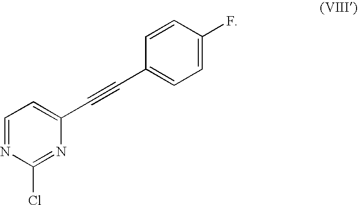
C1=NC(Cl)=NC(C#CC2=CC=C(F)C=C2)=C1
